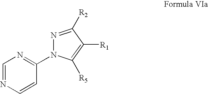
C1(N2N=C([R2])C([R1])=C2[R5])=NC=NC=C1
